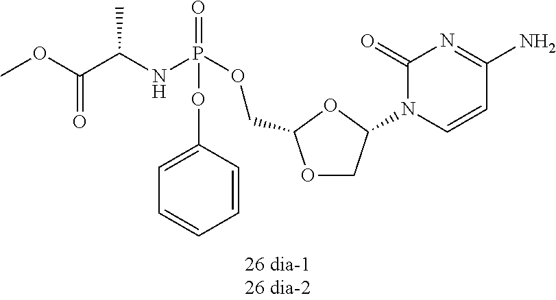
O1CC(N2C=CC(N)=NC2=O)OC1COP(NC(C(OC)=O)C)(=O)OC1=CC=CC=C1
